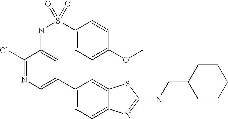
C1(C2=CC=C3C(=C2)SC(NCC2CCCCC2)=N3)=CN=C(Cl)C(NS(C2=CC=C(OC)C=C2)(=O)=O)=C1
